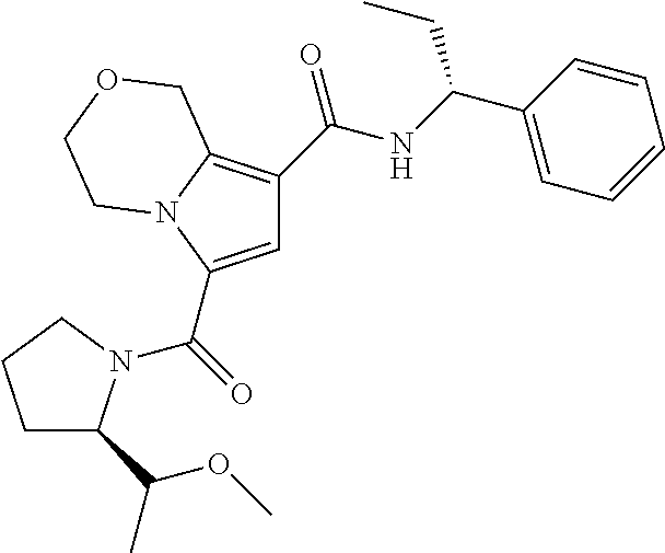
C1=C(C(=O)N2C(C(C)OC)CCC2)N2C(=C1C(NC(C1=CC=CC=C1)CC)=O)COCC2
